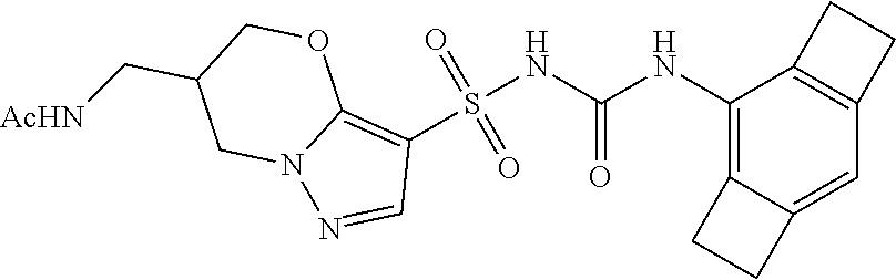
S(NC(NC1=C2C(=CC3=C1CC3)CC2)=O)(C1=C2N(N=C1)CC(C[AcHN])CO2)(=O)=O
